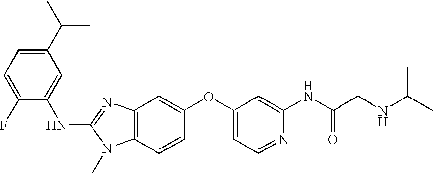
C1(C(C)C)=CC=C(F)C(NC2=NC3=C(N2C)C=CC(OC2=CC=NC(NC(CNC(C)C)=O)=C2)=C3)=C1
